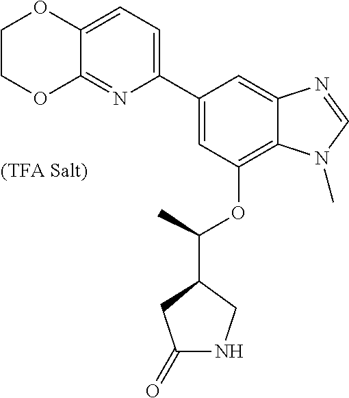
C1(C2=CC=C3C(=N2)OCCO3)=CC(OC(C2CC(=O)NC2)C)=C2C(=C1)N=CN2C
